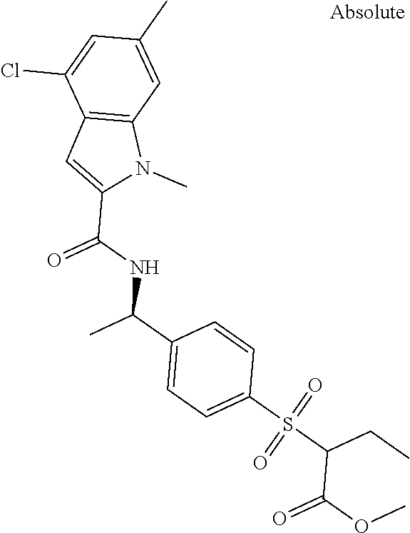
C12=C(C=C(C)C=C1Cl)N(C)C(C(NC(C1=CC=C(S(C(CC)C(OC)=O)(=O)=O)C=C1)C)=O)=C2
